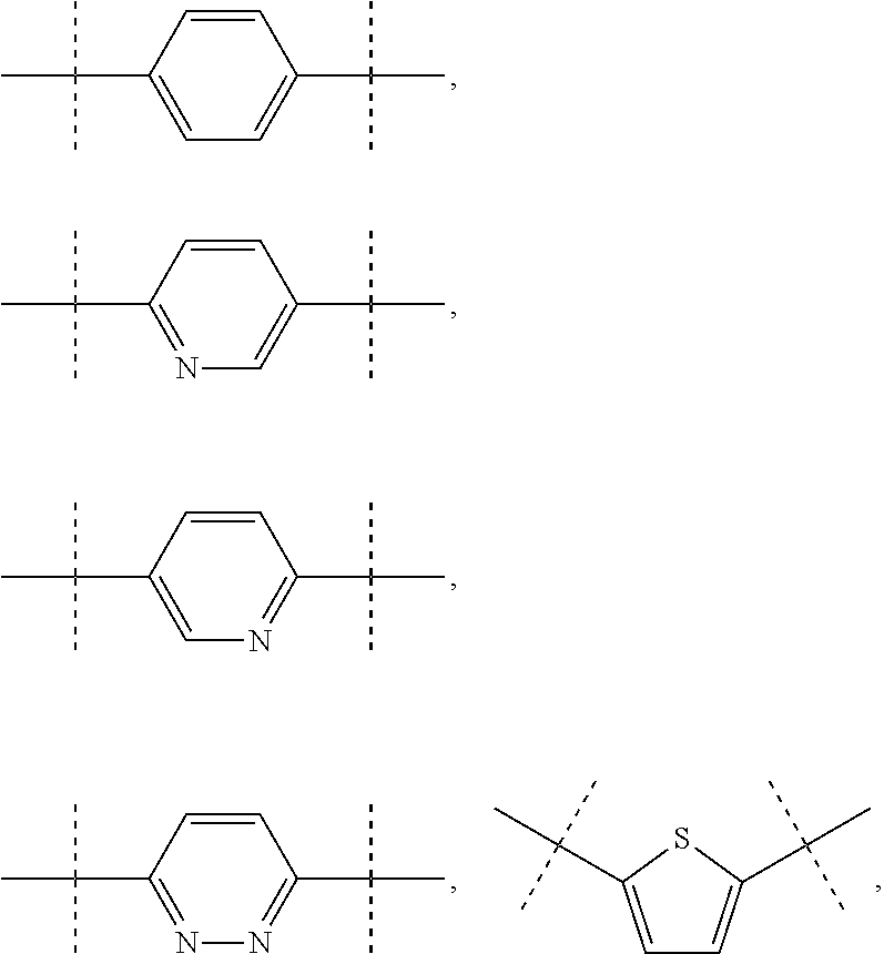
C1=C(C(C)(C)C)C=CC(C(C)(C)C)=C1.N1=C(C(C)(C)C)C=CC(C(C)(C)C)=C1.C1=C(C(C)(C)C)C=CC(C(C)(C)C)=N1.N1=C(C(C)(C)C)C=CC(C(C)(C)C)=N1.C1=C(C(C)(C)C)SC(C(C)(C)C)=C1
